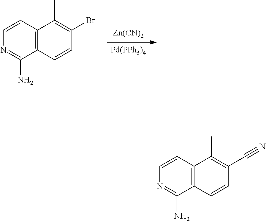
[Zn(CN)2].[Pd(PPh3)4].C12=C(C=CC(Br)=C1C)C(N)=NC=C2.C12=C(C=CC(C#N)=C1C)C(N)=NC=C2
